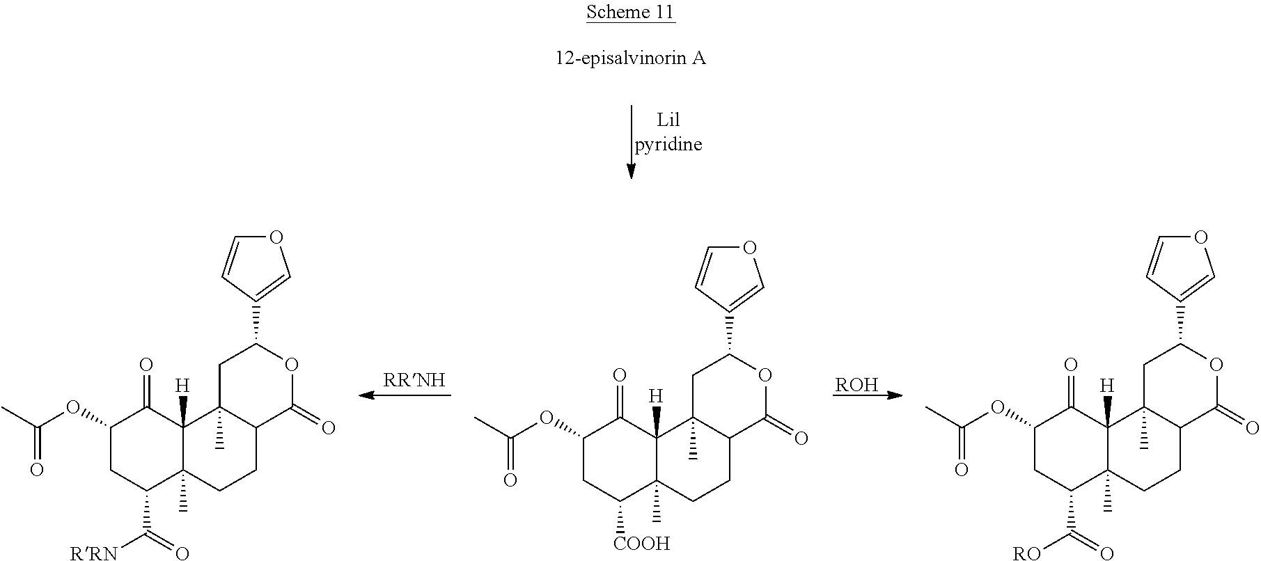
C1(OC(C)=O)CC(C([RRN])=O)C2(C)C([H])(C1=O)C1(C)C(CC2)C(=O)OC(C2=COC=C2)C1.C1(OC(C)=O)CC([COOH])C2(C)C([H])(C1=O)C1(C)C(CC2)C(=O)OC(C2=COC=C2)C1.C1(OC(C)=O)CC(C([RO])=O)C2(C)C([H])(C1=O)C1(C)C(CC2)C(=O)OC(C2=COC=C2)C1.[ROH]
